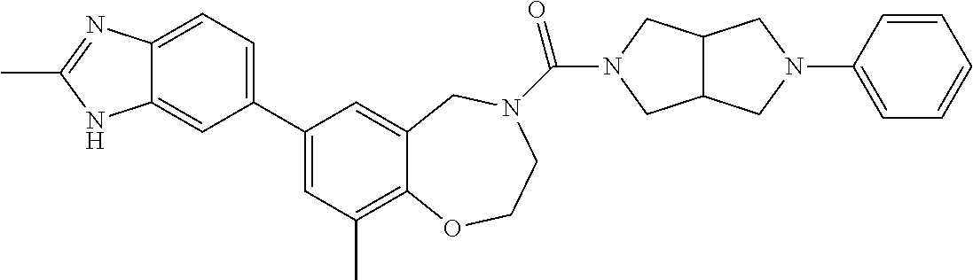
C12=CC=C(C3=CC(C)=C4C(=C3)CN(C(=O)N3CC5C(C3)CN(C3=CC=CC=C3)C5)CCO4)C=C1NC(C)=N2
